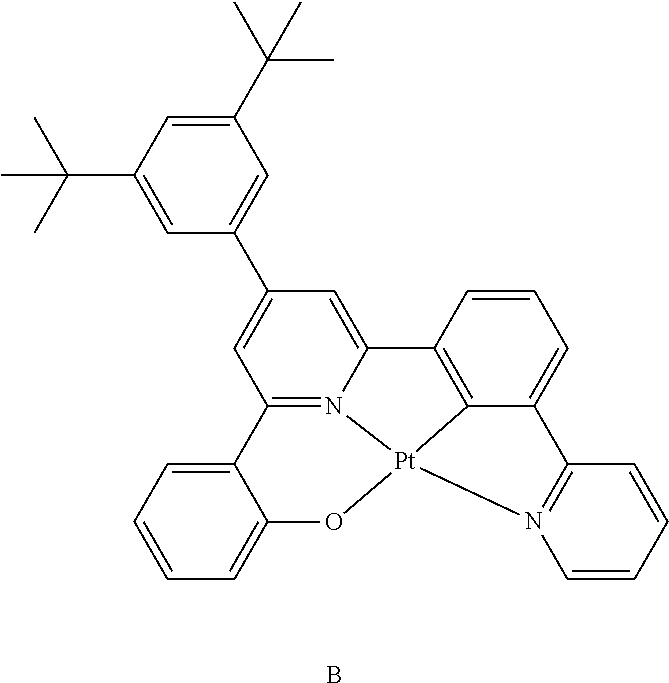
C1=C(C(C)(C)C)C=C(C(C)(C)C)C=C1C1=CC2=N3C(=C1)C1=C4C(=CC=C1)C1=N(C=CC=C1)[Pt]34OC1=CC=CC=C21.B
